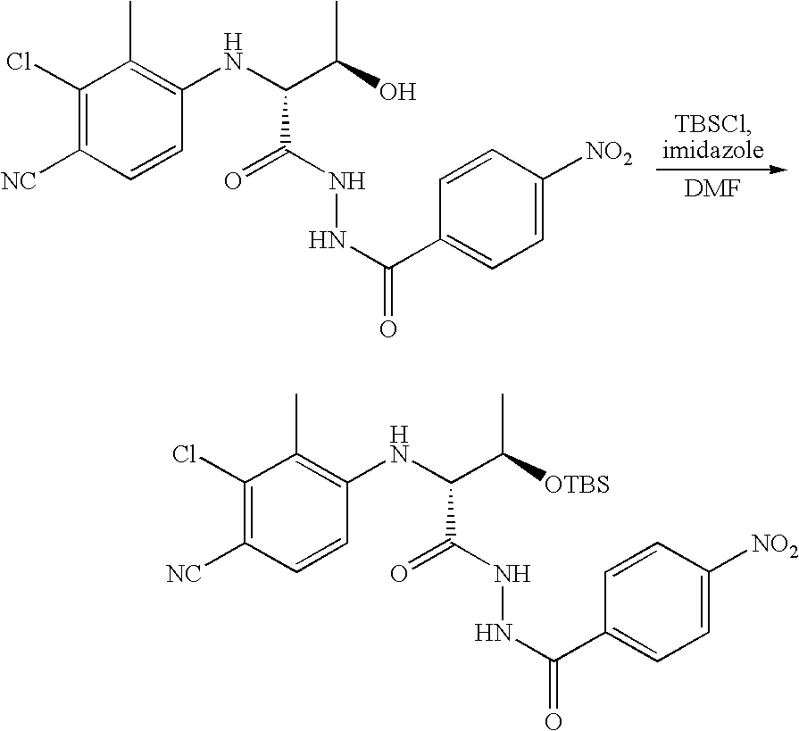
C1(Cl)=C([NC])C=CC(NC(C(O)C)C(NNC(C2=CC=C([NO2])C=C2)=O)=O)=C1C.C1(Cl)=C([NC])C=CC(NC(C([OTBS])C)C(NNC(C2=CC=C([NO2])C=C2)=O)=O)=C1C
